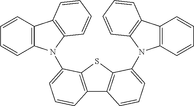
C12=C(C=CC=C1)C1=C(N2C2=CC=CC3=C2SC2=C3C=CC=C2N2C3=C(C4=C2C=CC=C4)C=CC=C3)C=CC=C1
